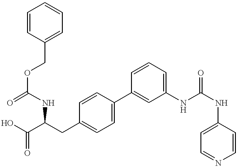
C(C1=CC=CC=C1)OC(NC(C(O)=O)CC1=CC=C(C2=CC(NC(NC3=CC=NC=C3)=O)=CC=C2)C=C1)=O
